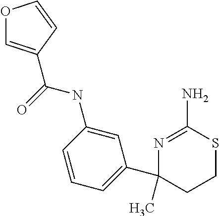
N(C1=CC(C2(C)N=C(N)SCC2)=CC=C1)C(=O)C1=COC=C1
